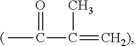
CC(C(=[CH2)])C)=O
